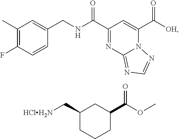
C1(C)=C(F)C=CC(CNC(C2=NC3=NC=NN3C(C([OH])=O)=C2)=O)=C1.C1(C[HClH2N])CCCC(C(OC)=O)C1
